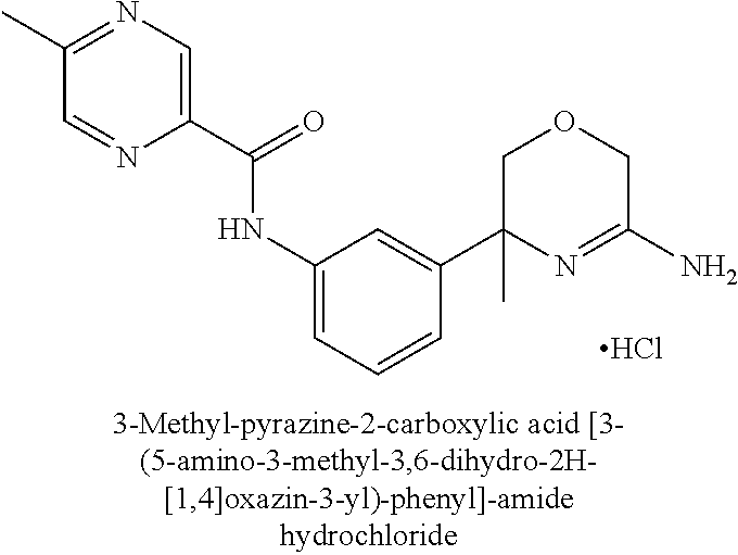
C1(C(=O)NC2=CC=CC(C3(C)N=C(N)COC3)=C2)=CN=C(C)C=N1.Cl
